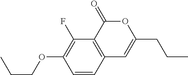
C1=CC2=C(C(F)=C1OCCC)C(=O)OC(CCC)=C2
